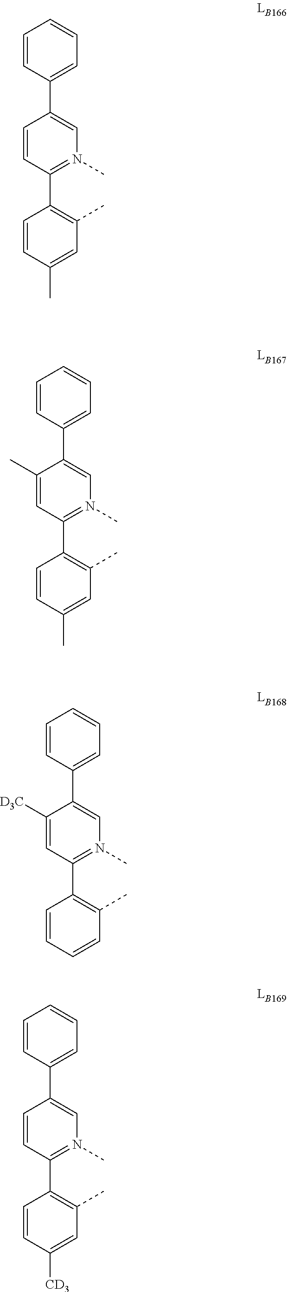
C1=CC(C2=C(C)C=C(C)C=C2)=N(C)C=C1C1=CC=CC=C1.C1(C)=CC(C2=C(C)C=C(C)C=C2)=N(C)C=C1C1=CC=CC=C1.C1([D3C])=CC(C2=C(C)C=CC=C2)=N(C)C=C1C1=CC=CC=C1.C1=CC(C2=C(C)C=C([CD3])C=C2)=N(C)C=C1C1=CC=CC=C1
